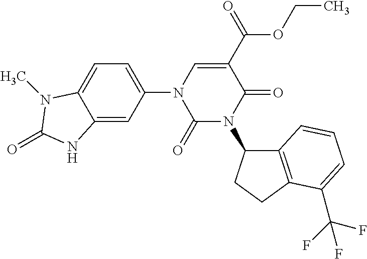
C1(=O)N(C2C3=C(CC2)C(C(F)(F)F)=CC=C3)C(=O)C(C(OCC)=O)=CN1C1=CC=C2C(=C1)NC(=O)N2C
